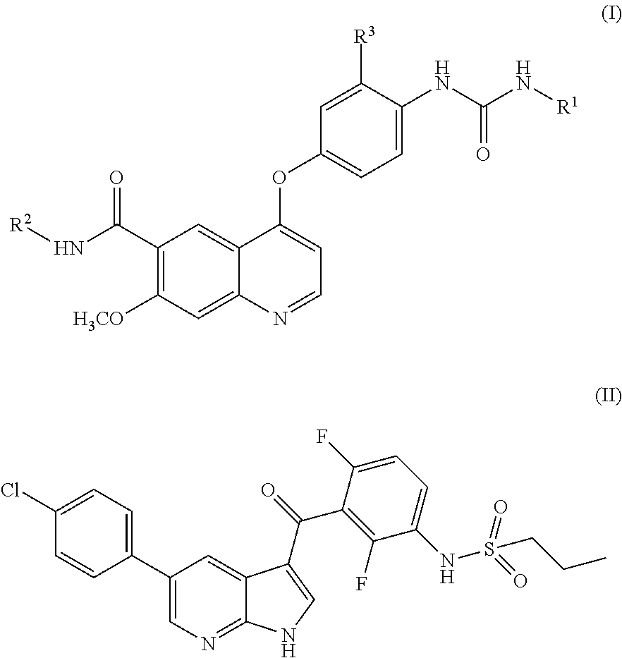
C1(C(N[R2])=O)=C([H3CO])C=C2C(=C1)C(OC1=CC=C(NC(N[R1])=O)C([R3])=C1)=CC=N2.C1(C2=CC=C(Cl)C=C2)=CN=C2C(=C1)C(C(=O)C1=C(F)C(NS(=O)(=O)CCC)=CC=C1F)=CN2
